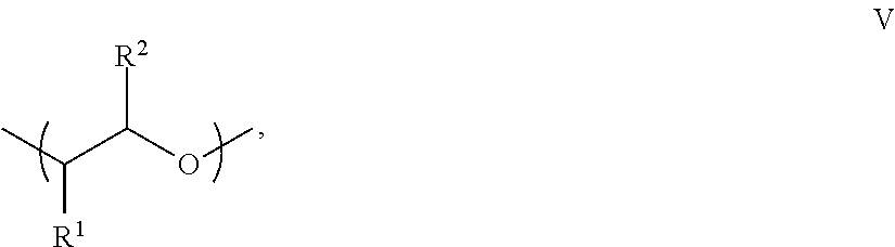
CC(C(OC)[R2])[R1]
